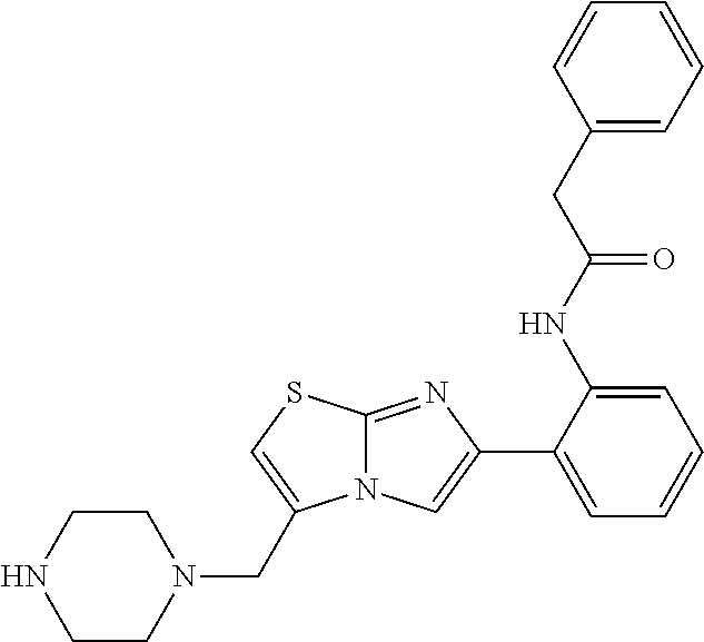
C1(NC(=O)CC2=CC=CC=C2)=CC=CC=C1C1=CN2C(=N1)SC=C2CN1CCNCC1
